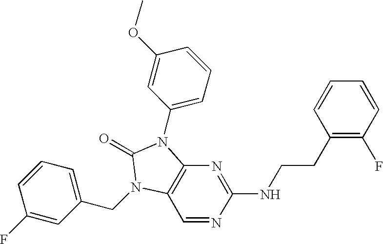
C1(NCCC2=C(F)C=CC=C2)=NC2=C(C=N1)N(CC1=CC=CC(F)=C1)C(=O)N2C1=CC=CC(OC)=C1
